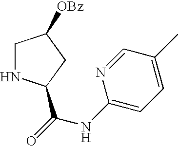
[H].N1C(C(=O)NC2=CC=C(C)C=N2)CC([OBz])C1
